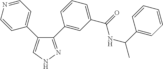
C1(C2=CC(C(NC(C3=CC=CC=C3)C)=O)=CC=C2)=NNC=C1C1=CC=NC=C1
